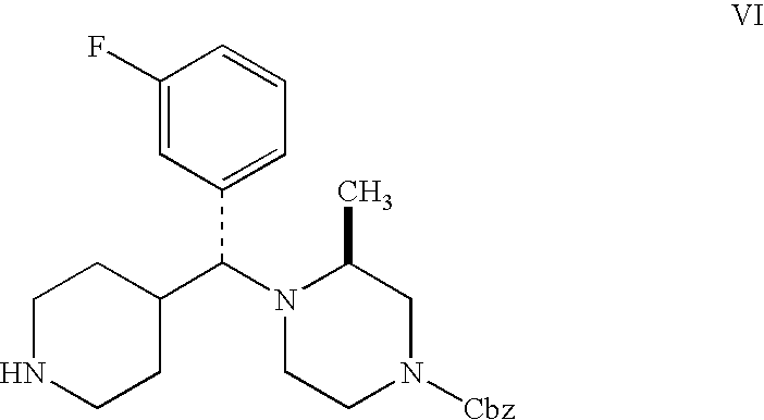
C1NCCC(C(N2CCN([Cbz])CC2C)C2=CC=CC(F)=C2)C1
